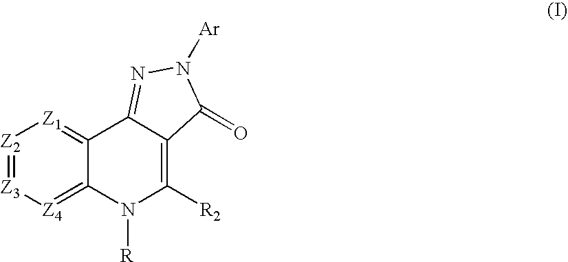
[Z2]1=[Z3][Z4]=C2C(=[Z1]1)C1=NN([Ar])C(=O)C1=C([R2])N2[R]
